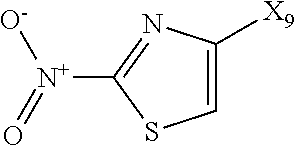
[N+](C1=NC([X9])=CS1)([O-])=O
